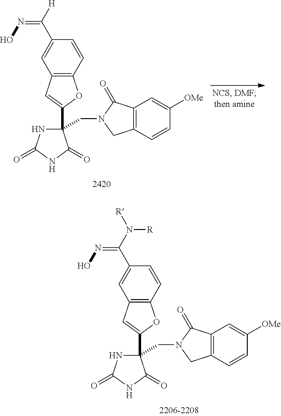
C1(C2=CC3=C(O2)C=CC(C([H])=NO)=C3)(CN2C(=O)C3=C(C=CC([OMe])=C3)C2)NC(=O)NC1=O.C1(C2=CC3=C(O2)C=CC(C(N([R])[R])=NO)=C3)(CN2C(=O)C3=C(C=CC([OMe])=C3)C2)NC(=O)NC1=O
